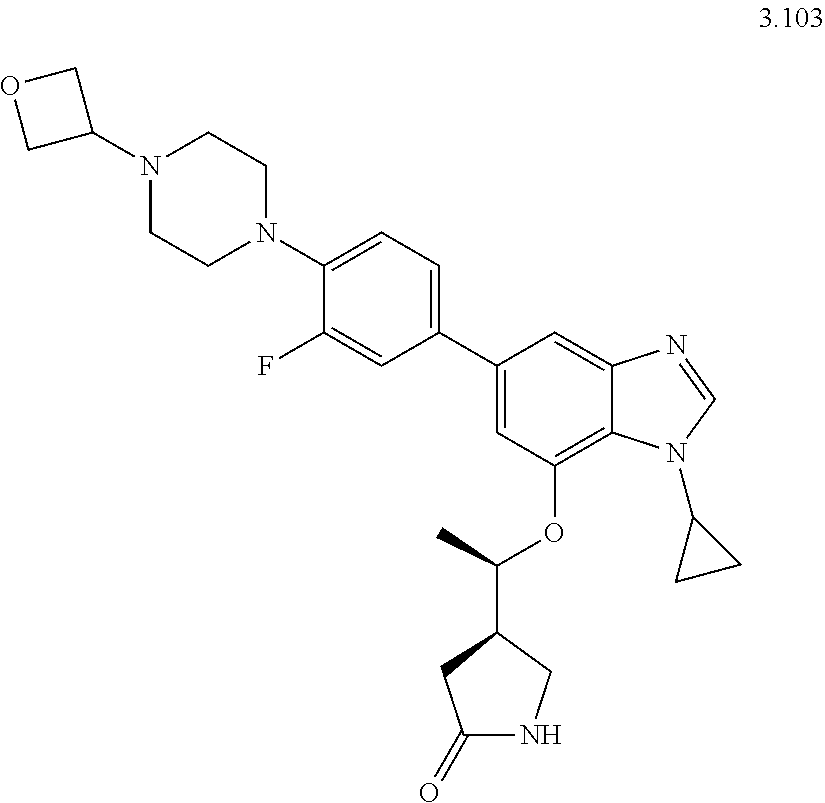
N1(C2COC2)CCN(C2=CC=C(C3=CC(OC(C4CC(=O)NC4)C)=C4C(=C3)N=CN4C3CC3)C=C2F)CC1
